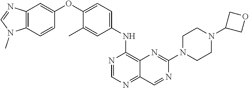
C12=C(C=CC(OC3=CC=C(NC4=C5C(=NC=N4)C=NC(N4CCN(C6COC6)CC4)=N5)C=C3C)=C1)N(C)C=N2
